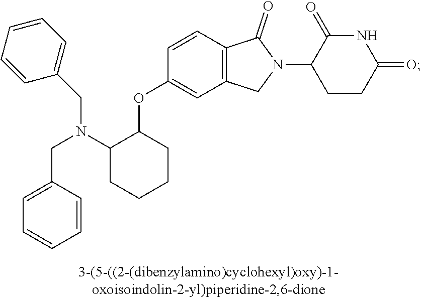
C1=CC2=C(C=C1OC1C(N(CC3=CC=CC=C3)CC3=CC=CC=C3)CCCC1)CN(C1CCC(=O)NC1=O)C2=O
